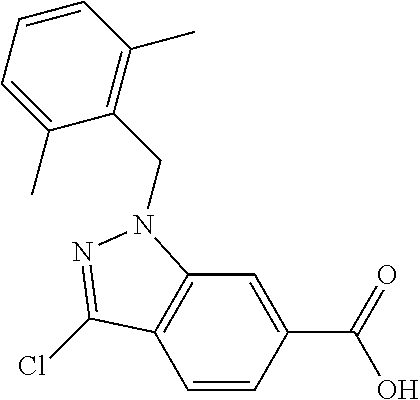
C1=CC(C(=O)O)=CC2=C1C(Cl)=NN2CC1=C(C)C=CC=C1C
